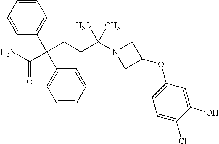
C1=CC=CC(C(C2=CC=CC=C2)(C(N)=O)CCC(N2CC(OC3=CC=C(Cl)C(O)=C3)C2)(C)C)=C1
